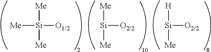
[Si]([O2/2])([Me])[Me].[Me][Si]([O1/2])([Me])[Me].[Si]([O2/2])([H])[Me]
